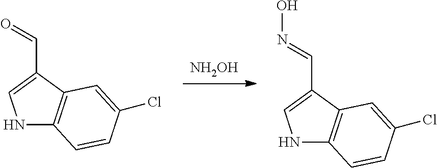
[NH2OH].N1C2=C(C(C=NO)=C1)C=C(Cl)C=C2.N1C2=C(C(C=O)=C1)C=C(Cl)C=C2
